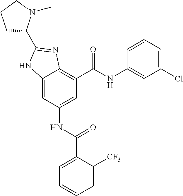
C12=CC(NC(C3=CC=CC=C3[CF3])=O)=CC(C(=O)NC3=C(C)C(Cl)=CC=C3)=C1N=C(C1CCCN1C)N2
